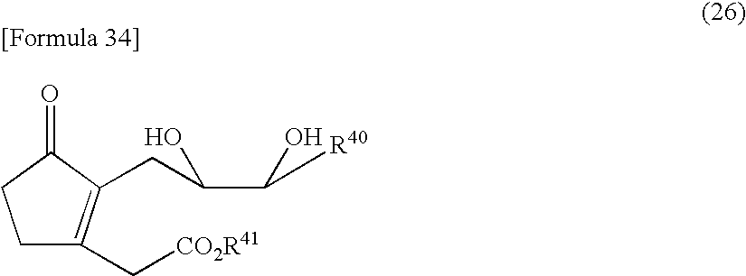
C1C(C[CO2R41])=C(CC(C(O)[R40])O)C(=O)C1
